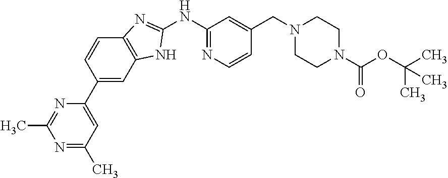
C1(NC2=NC=CC(CN3CCN(C(OC(C)(C)C)=O)CC3)=C2)=NC2=C(N1)C=C(C1=CC(C)=NC(C)=N1)C=C2
